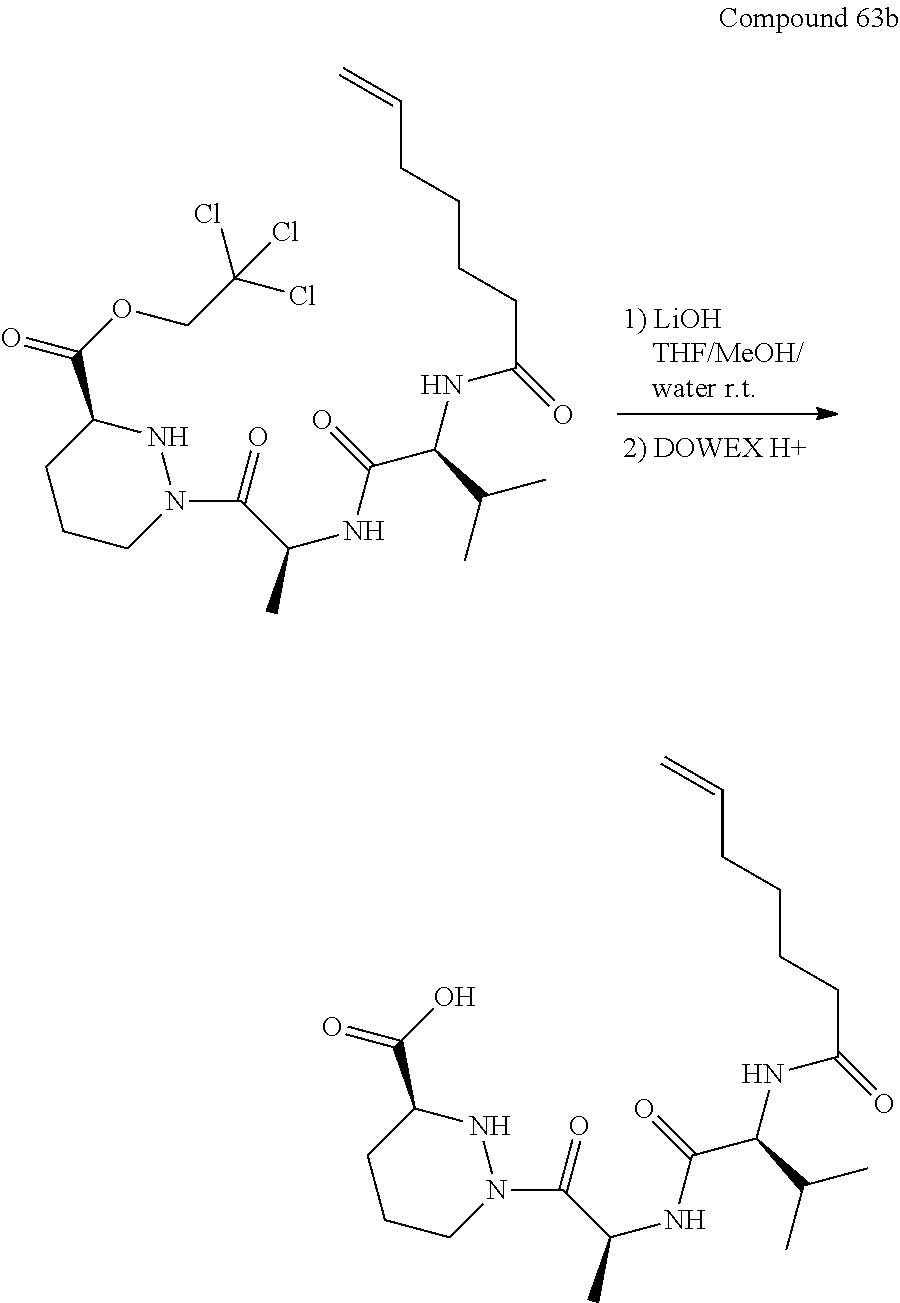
C1CCN(C(C(NC(C(NC(=O)CCCCC=C)C(C)C)=O)C)=O)NC1C(OCC(Cl)(Cl)Cl)=O.C1CCN(C(C(NC(C(NC(=O)CCCCC=C)C(C)C)=O)C)=O)NC1C(O)=O
